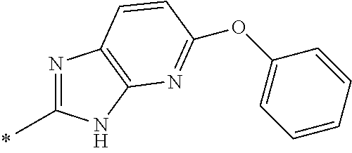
N1=C(C)NC2=C1C=CC(OC1=CC=CC=C1)=N2
